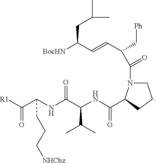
[R1]C(C(NC(C(NC(=O)C1N(C(C(C=CC([BocHN])CC(C)C)C[Ph])=O)CCC1)C(C)C)=O)CCC[NHCbz])=O
